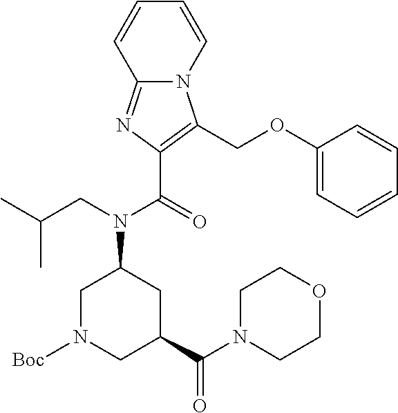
C1N([Boc])CC(C(=O)N2CCOCC2)CC1N(C(C1=C(COC2=CC=CC=C2)N2C(=N1)C=CC=C2)=O)CC(C)C
